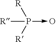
[R]P([R])([R])->O
